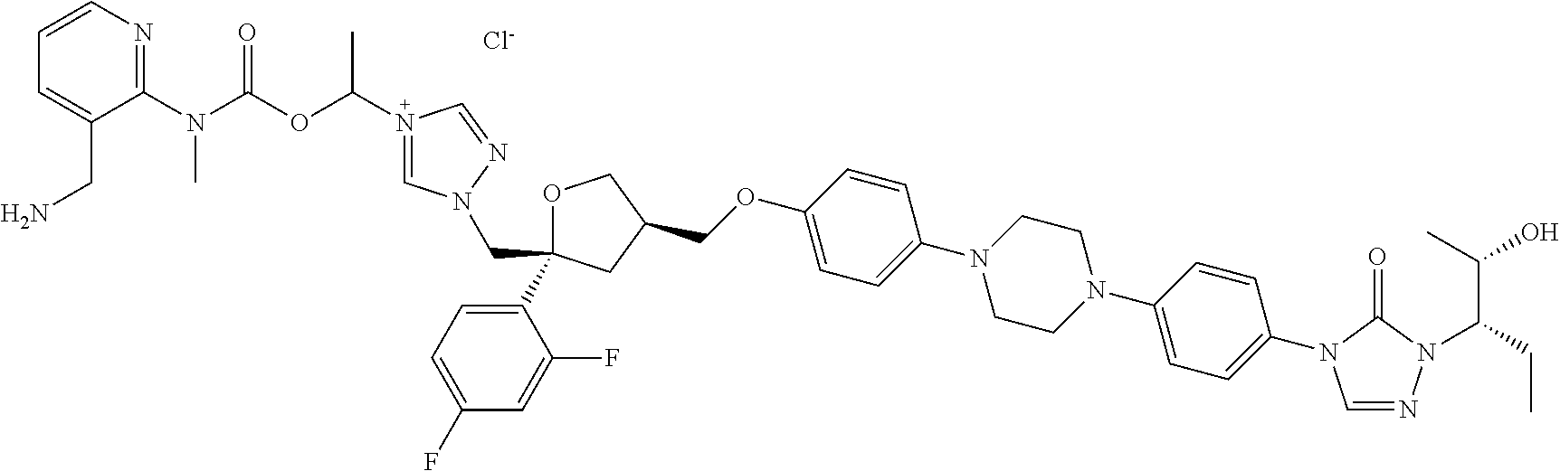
[Cl-].C1OC(C2=CC=C(F)C=C2F)(CN2C=N(C(OC(N(C3=NC=CC=C3CN)C)=O)C)C=N2)CC1COC1=CC=C(N2CCN(C3=CC=C(N4C=NN(C(CC)C(C)O)C4=O)C=C3)CC2)C=C1
